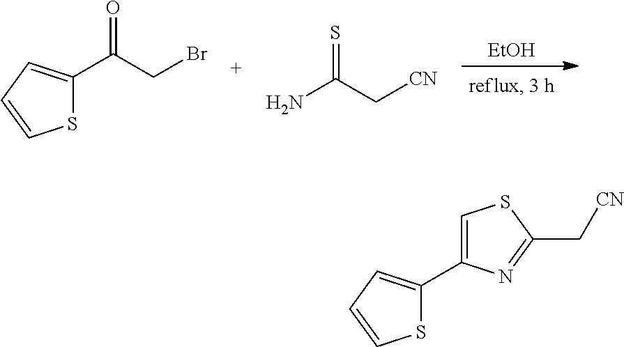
[EtOH].S1C(C(CBr)=O)=CC=C1.NC(C[CN])=S.C1=C(C2=CC=CS2)N=C(C[CN])S1
